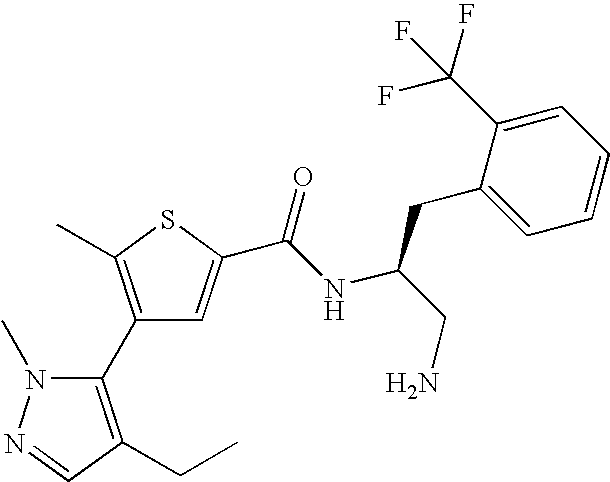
C1(C2=C(CC)C=NN2C)=C(C)SC(C(NC(CN)CC2=CC=CC=C2C(F)(F)F)=O)=C1
